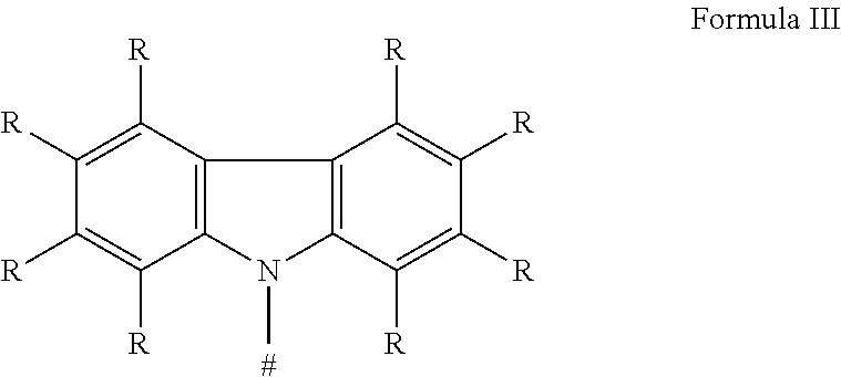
C12=C(N(C)C3=C1C([R])=C([R])C([R])=C3[R])C([R])=C([R])C([R])=C2[R].[#]
